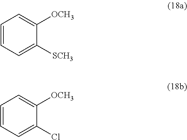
C1=CC=C([SCH3])C([OCH3])=C1.C1=CC=C(Cl)C([OCH3])=C1
